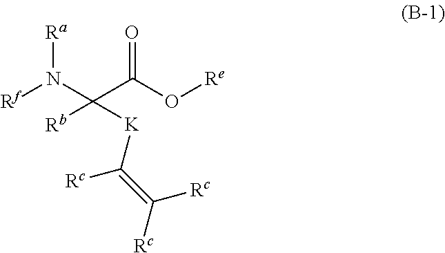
[Rf]N(C(C(O[Re])=O)([Rb])[K]C(=C([Rc])[Rc])[Rc])[Ra]
